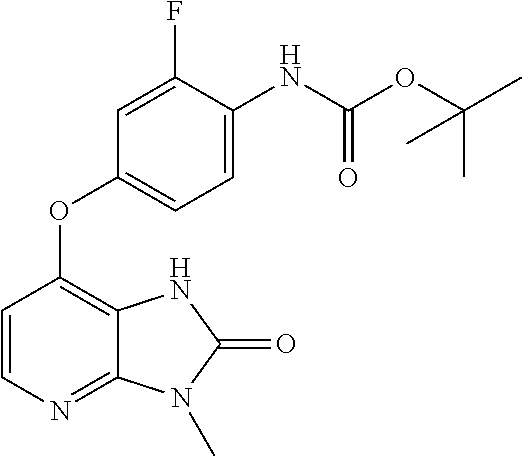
C1(F)=CC(OC2=C3C(=NC=C2)N(C)C(=O)N3)=CC=C1NC(OC(C)(C)C)=O
